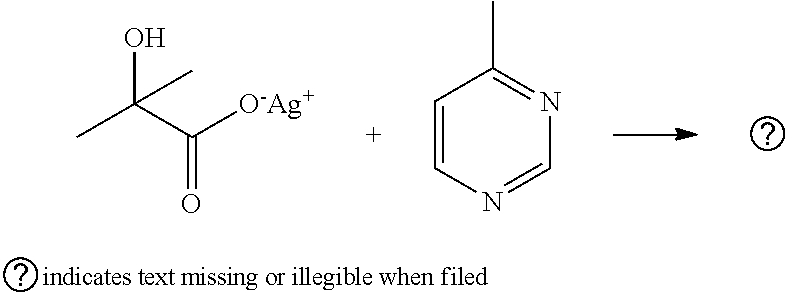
CC(C([O-Ag+])=O)(O)C.C1=CN=CN=C1C
